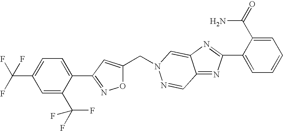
C(C1=CC(C2=CC=C(C(F)(F)F)C=C2C(F)(F)F)=NO1)N1C=C2C(=NC(C3=CC=CC=C3C(=O)N)=N2)C=N1
